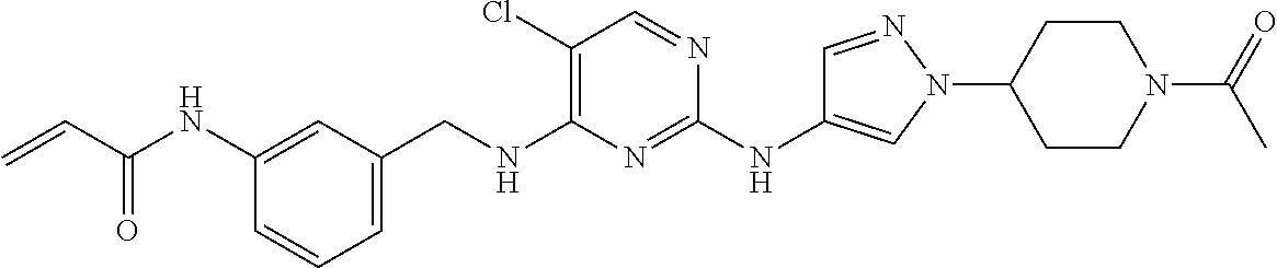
C1=CC=C(CNC2=C(Cl)C=NC(NC3=CN(C4CCN(C(=O)C)CC4)N=C3)=N2)C=C1NC(C=C)=O
